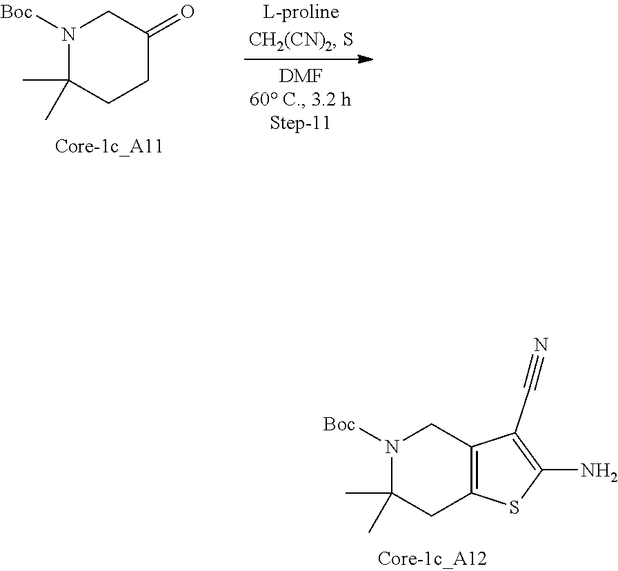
N1([Boc])C(C)(C)CC2=C(C1)C(C#N)=C(N)S2.N1([Boc])C(C)(C)CCC(=O)C1
